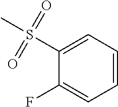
CS(C1=CC=CC=C1F)(=O)=O
